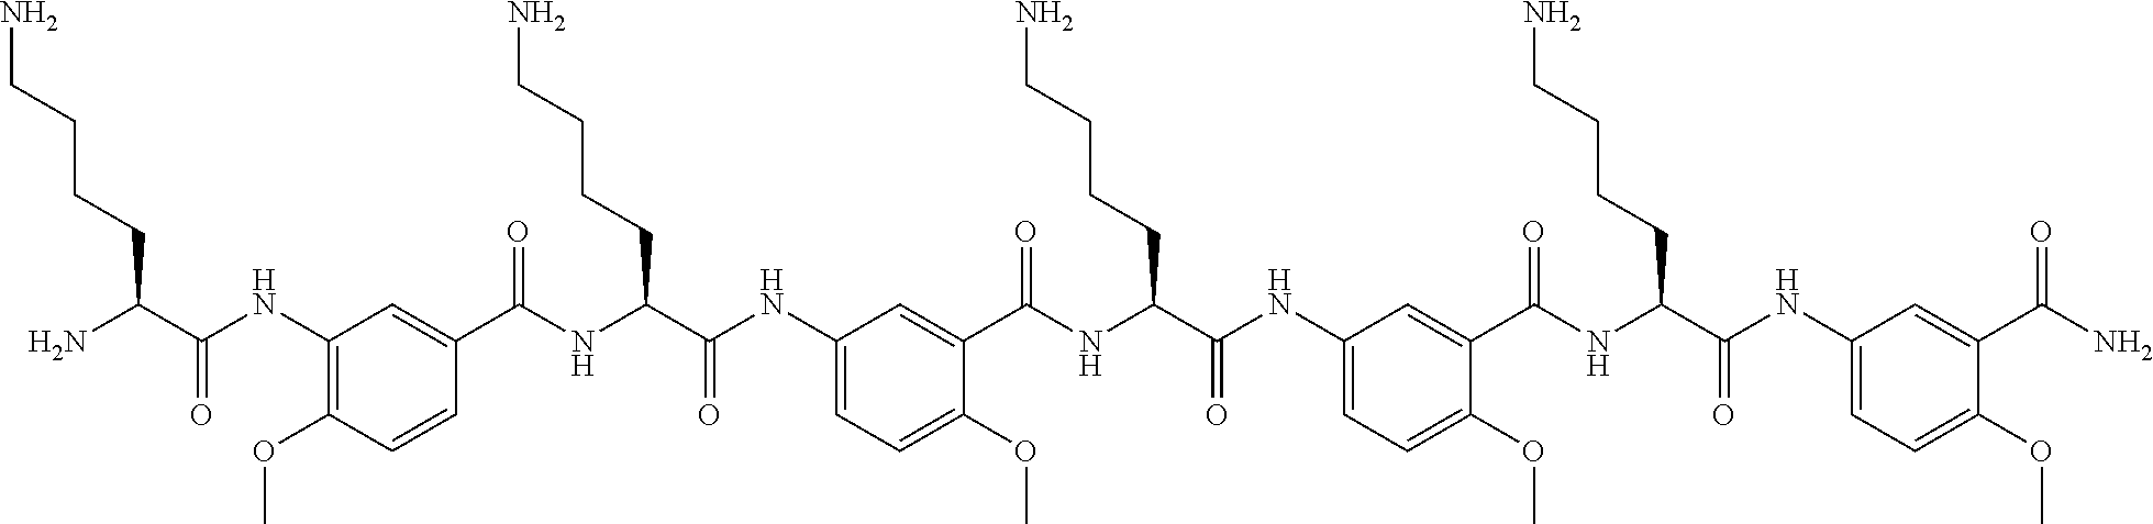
C1(NC(C(N)CCCCN)=O)=C(OC)C=CC(C(NC(C(NC2=CC=C(OC)C(C(NC(C(NC3=CC=C(OC)C(C(NC(C(NC4=CC=C(OC)C(C(N)=O)=C4)=O)CCCCN)=O)=C3)=O)CCCCN)=O)=C2)=O)CCCCN)=O)=C1
